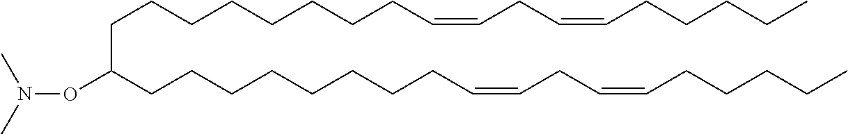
C(CCCCCCCC=CCC=CCCCCC)C(CCCCCCCCC=CCC=CCCCCC)ON(C)C
